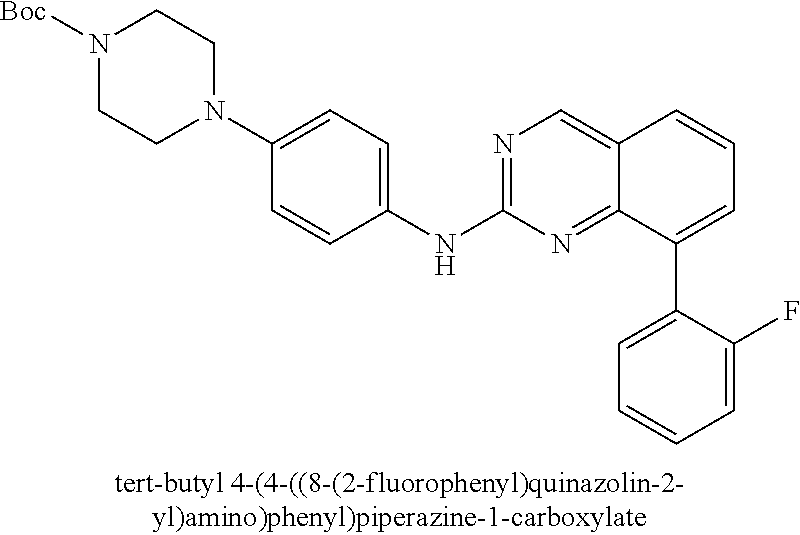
N1([Boc])CCN(C2=CC=C(NC3=NC=C4C(=N3)C(C3=CC=CC=C3F)=CC=C4)C=C2)CC1
